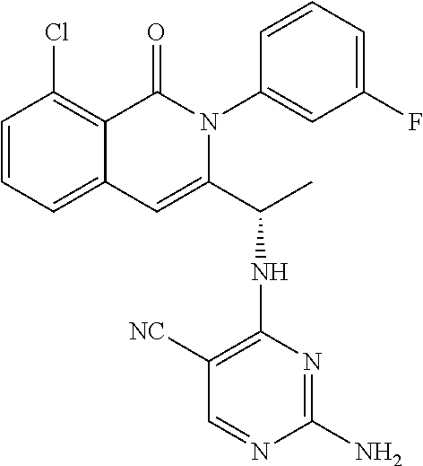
C1(Cl)=C2C(=CC=C1)C=C(C(C)NC1=C([NC])C=NC(N)=N1)N(C1=CC(F)=CC=C1)C2=O
